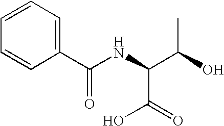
C1(C(NC(C(O)C)C(=O)O)=O)=CC=CC=C1
